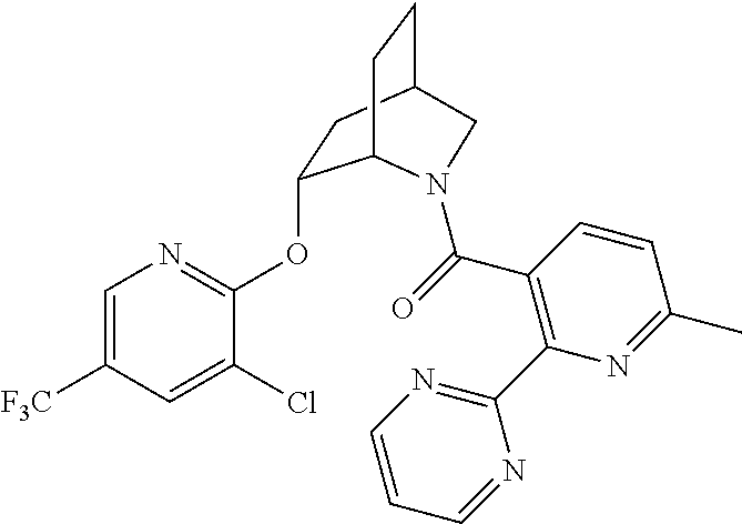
C1=C([F3C])C=C(Cl)C(OC2CC3CCC2N(C(=O)C2=C(C4=NC=CC=N4)N=C(C)C=C2)C3)=N1
